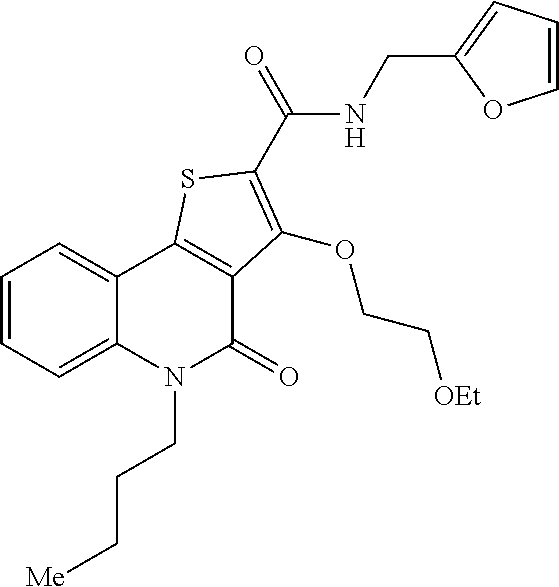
C1=CC=C2C(=C1)C1=C(C(=O)N2CCC[Me])C(OCC[OEt])=C(C(=O)NCC2=CC=CO2)S1
